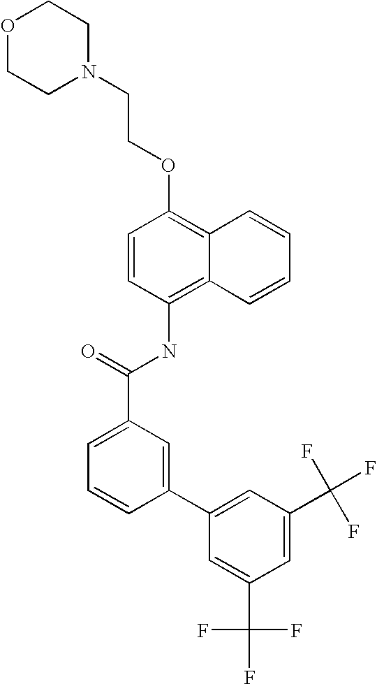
O1CCN(CCOC2=C3C(=C(NC(C4=CC=CC(C5=CC(C(F)(F)F)=CC(C(F)(F)F)=C5)=C4)=O)C=C2)C=CC=C3)CC1
